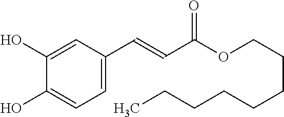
C1(O)=CC(C=CC(OCCCCCCCC)=O)=CC=C1O
